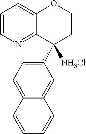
C1(C2([NH3Cl])CCOC3=CC=CN=C23)=CC=C2C(=C1)C=CC=C2
